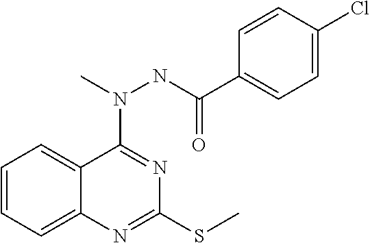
C1=CC=C2C(=C1)C(N(NC(=O)C1=CC=C(Cl)C=C1)C)=NC(SC)=N2
